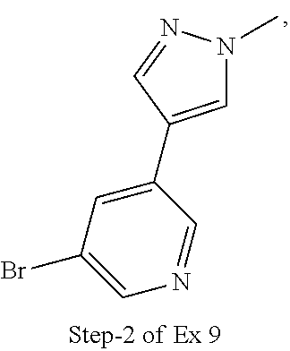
C1(C2=CN(C)N=C2)=CC(Br)=CN=C1
